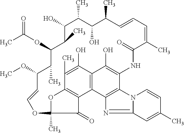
C1(C)=C(O)C2=C3C4=C(C(=C2O)NC(=O)C(C)=CC=CC(C)C(O)C(C)C(O)C(C)C(OC(C)=O)C(C)C(OC)C=COC2(C)C(=O)C3=C1O2)N1C(=N4)C=C(C)C=C1
